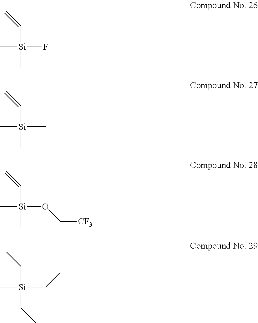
C[Si](F)(C=C)C.C[Si](C)(C=C)C.C[Si](OC[CF3])(C=C)C.C[Si](CC)(CC)CC
